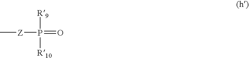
C[Z]P([R9])(=O)[R10]
